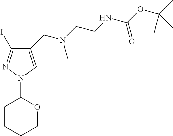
C1(CN(C)CCNC(=O)OC(C)(C)C)=CN(C2CCCCO2)N=C1I
